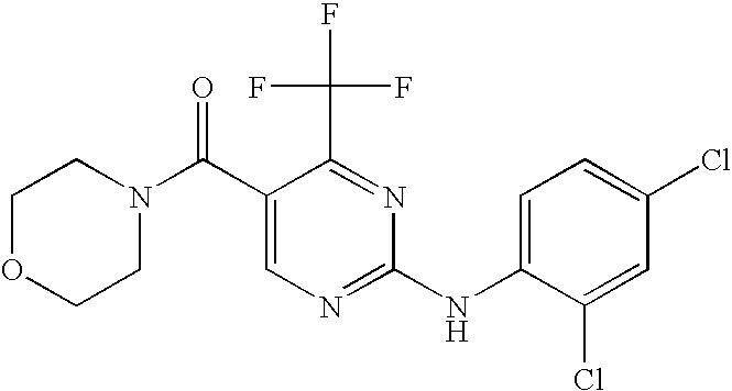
C1OCCN(C(C2=CN=C(NC3=CC=C(Cl)C=C3Cl)N=C2C(F)(F)F)=O)C1
